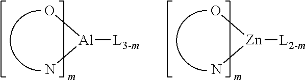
[Al](N)([L3-m])O.[Zn](N)([L2-m])O
